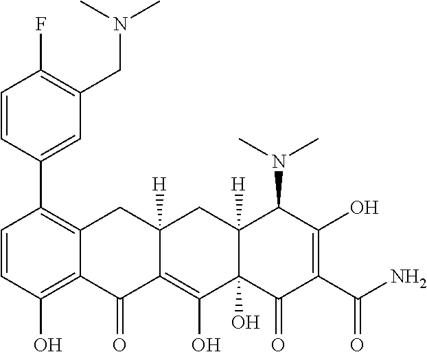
C1=CC(O)=C2C(=C1C1=CC(CN(C)C)=C(F)C=C1)CC1([H])C(=C(O)C3(O)C([H])(C1)C(N(C)C)C(O)=C(C(N)=O)C3=O)C2=O
